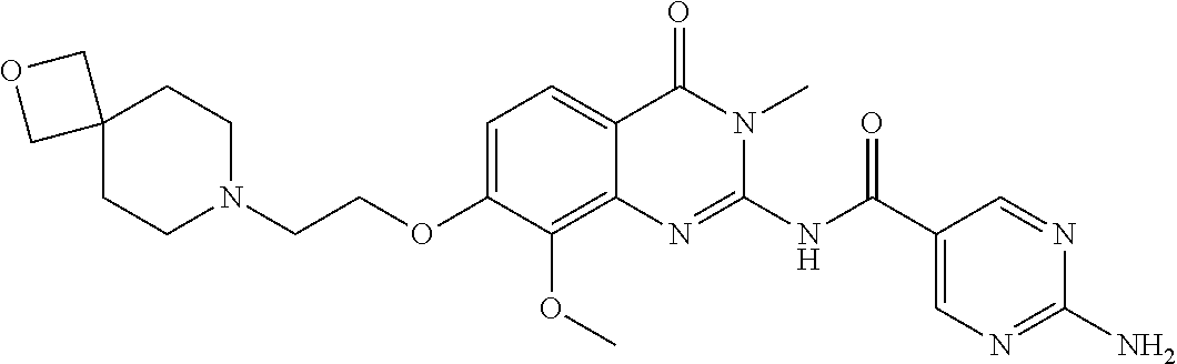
C1=C(OCCN2CCC3(CC2)COC3)C(OC)=C2C(=C1)C(=O)N(C)C(NC(C1=CN=C(N)N=C1)=O)=N2
